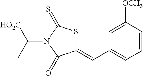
C1(=CC2=CC=CC([OCH3])=C2)SC(=S)N(C([HO2C])C)C1=O
